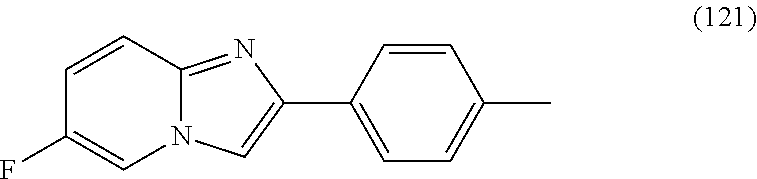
C1=CC2=NC(C3=CC=C(C)C=C3)=CN2C=C1F
